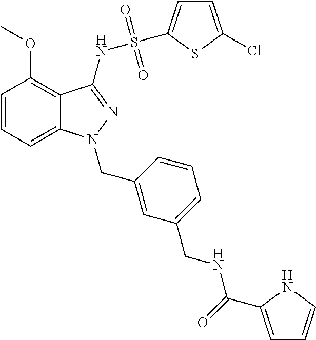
C1=CC=C2C(=C1OC)C(NS(=O)(=O)C1=CC=C(Cl)S1)=NN2CC1=CC(CNC(=O)C2=CC=CN2)=CC=C1
